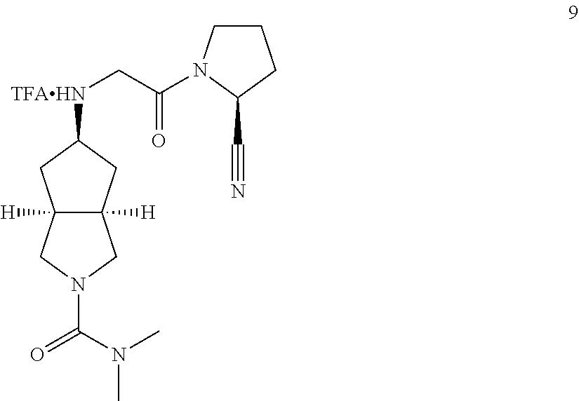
C12([H])C([H])(CN(C(N(C)C)=O)C1)CC([TFAHN]CC(=O)N1CCCC1C#N)C2
